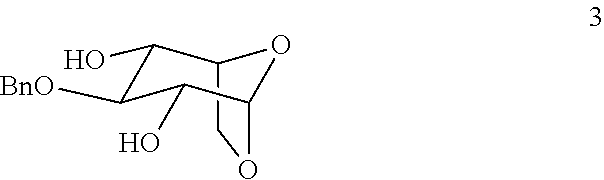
C12COC(C(O)C([BnO])C1O)O2
